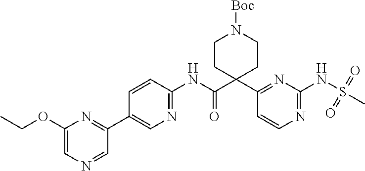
C1(C2(C(NC3=NC=C(C4=NC(OCC)=CN=C4)C=C3)=O)CCN([Boc])CC2)=NC(NS(=O)(=O)C)=NC=C1
